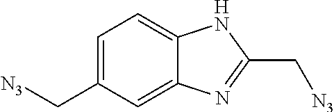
C1=C(C[N3])C=C2C(=C1)NC(C[N3])=N2
